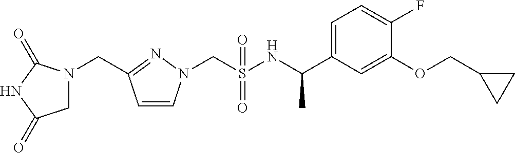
C(S(NC(C1=CC=C(F)C(OCC2CC2)=C1)C)(=O)=O)N1C=CC(CN2CC(=O)NC2=O)=N1
